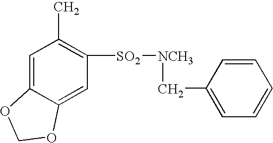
C1=C2C(=CC([SO2][NCH3]CC3=CC=CC=C3)=C1C)OCO2
